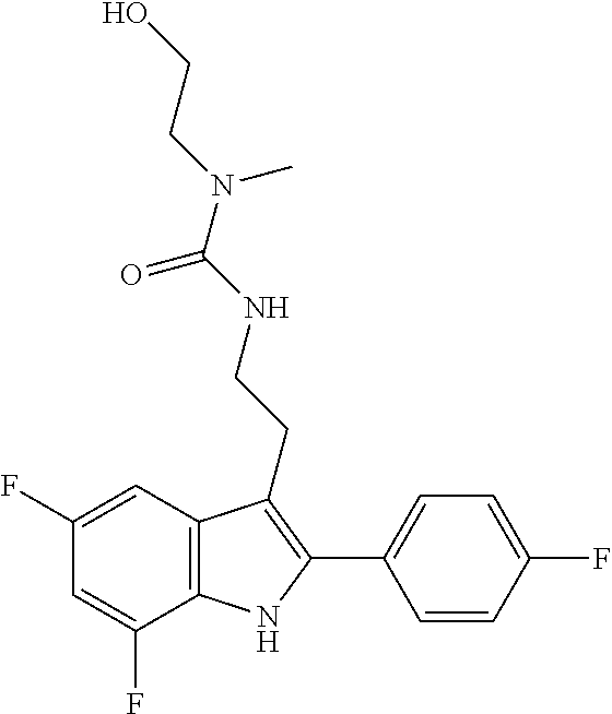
N(C(=O)NCCC1=C(C2=CC=C(F)C=C2)NC2=C1C=C(F)C=C2F)(CCO)C
